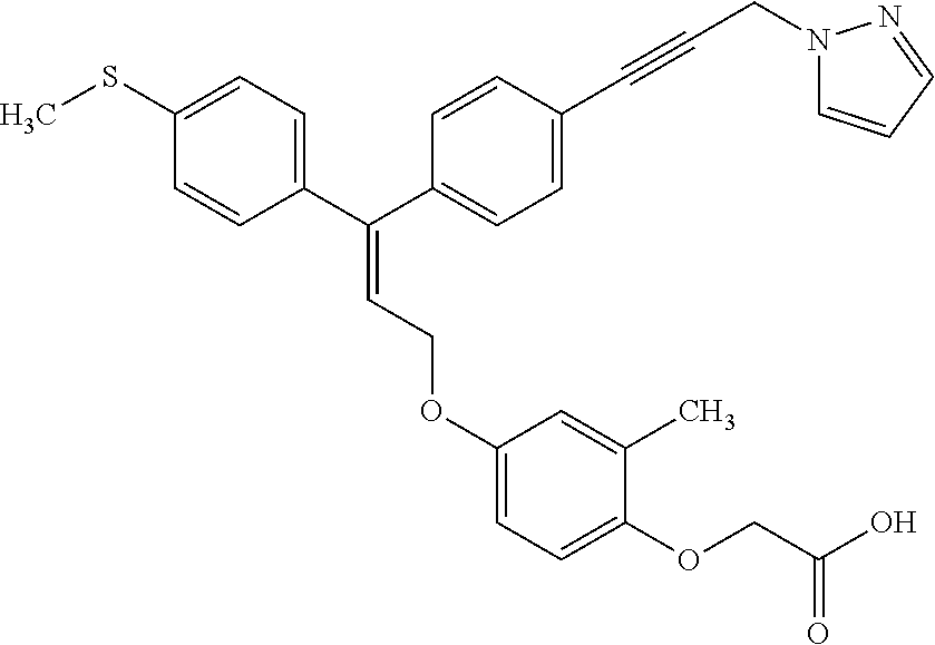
C(=C(C1=CC=C(SC)C=C1)C1=CC=C(C#CCN2C=CC=N2)C=C1)COC1=CC=C(OCC(O)=O)C(C)=C1
